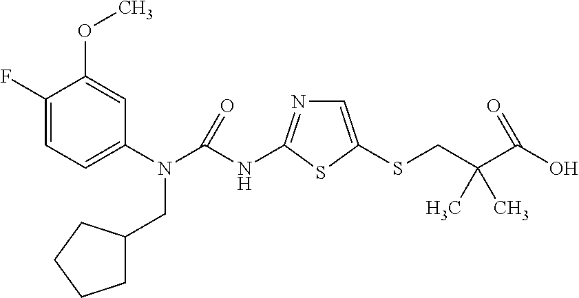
C1(F)=CC=C(N(C(NC2=NC=C(SCC(C(O)=O)(C)C)S2)=O)CC2CCCC2)C=C1OC
